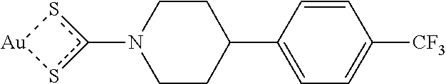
c1(N2CCC(C3=CC=C([CF3])C=C3)CC2)s[Au]s1
